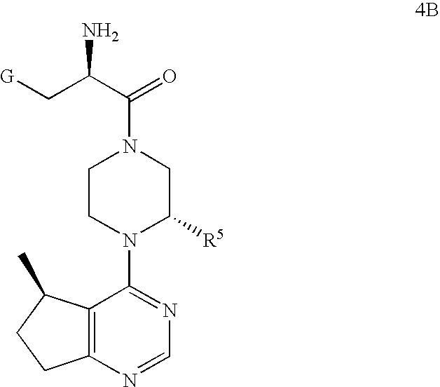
NC(C[G])C(=O)N1CCN(C2=NC=NC3=C2C(C)CC3)C([R5])C1
